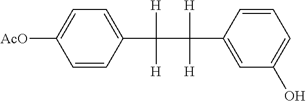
C1=C([AcO])C=CC(C([H])([H])C([H])([H])C2=CC(O)=CC=C2)=C1
